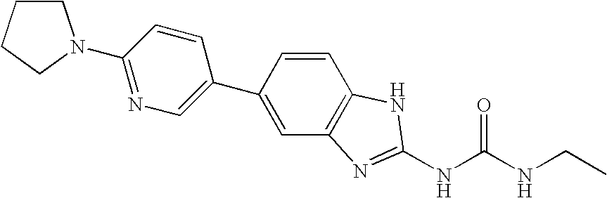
C1(C2=CC3=C(C=C2)NC(NC(NCC)=O)=N3)=CN=C(N2CCCC2)C=C1
